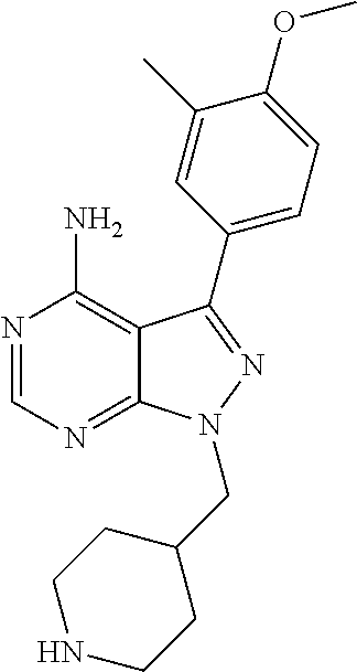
N1=CN=C2C(=C1N)C(C1=CC=C(OC)C(C)=C1)=NN2CC1CCNCC1
